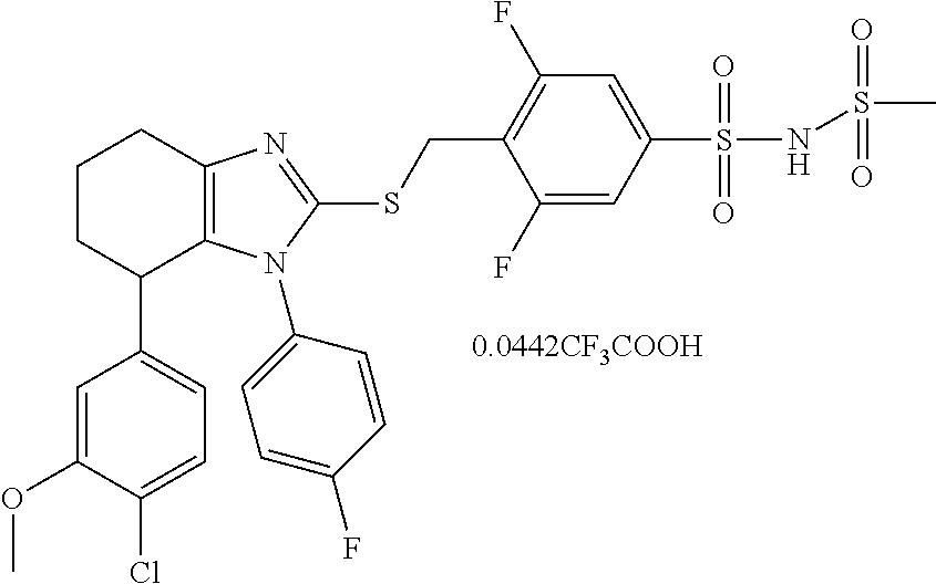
C1(N2C3=C(CCCC3C3=CC=C(Cl)C(OC)=C3)N=C2SCC2=C(F)C=C(S(NS(C)(=O)=O)(=O)=O)C=C2F)=CC=C(F)C=C1
